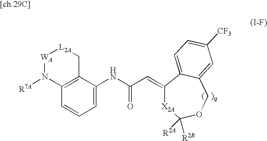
C1=C(NC(C=C2[X2A]C([R2A])([R2B])OCC3=CC([CF3])=CC=C23)=O)C2=C(C=C1)N([R7A])[WA][L2A]C2
